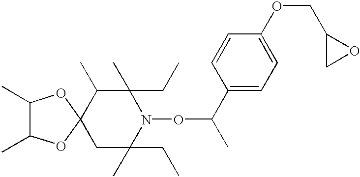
C1(C)C(C)OC2(O1)CC(C)(CC)N(OC(C)C1=CC=C(OCC3CO3)C=C1)C(C)(CC)C2C
